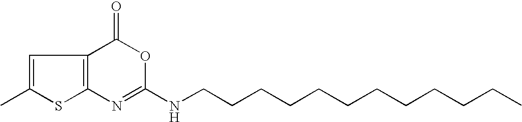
C1(C)=CC2=C(N=C(NCCCCCCCCCCCC)OC2=O)S1
